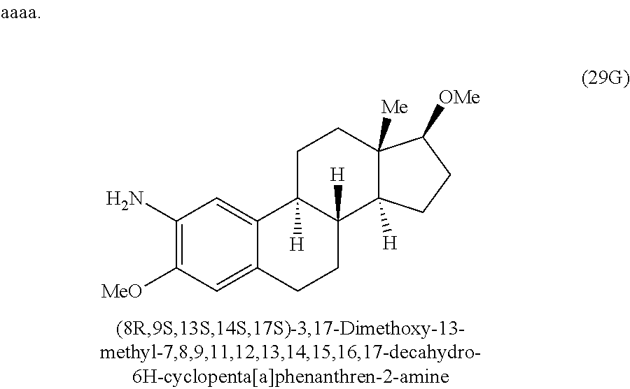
C12=CC([MeO])=C(N)C=C1C1([H])C([H])(CC2)C2([H])C([Me])(CC1)C([OMe])CC2
